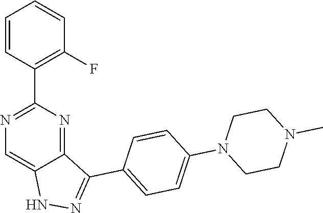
N1=C(C2=C(F)C=CC=C2)N=C2C(=C1)NN=C2C1=CC=C(N2CCN(C)CC2)C=C1
